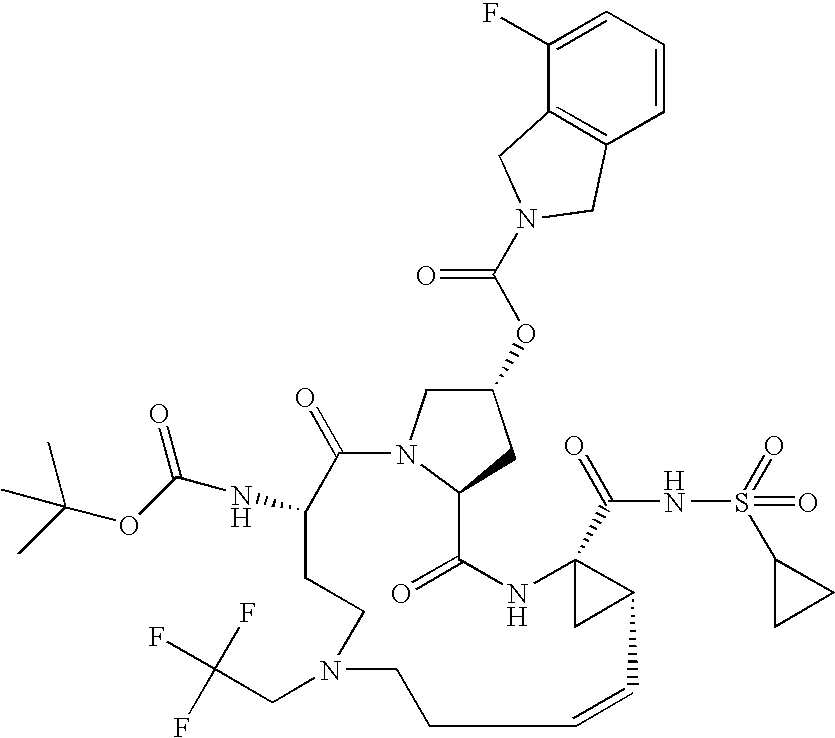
C1(=O)C(NC(=O)OC(C)(C)C)CCN(CC(F)(F)F)CCC=CC2C(C(=O)NS(=O)(=O)C3CC3)(NC(=O)C3N1CC(OC(N1CC4=C(C=CC=C4F)C1)=O)C3)C2
